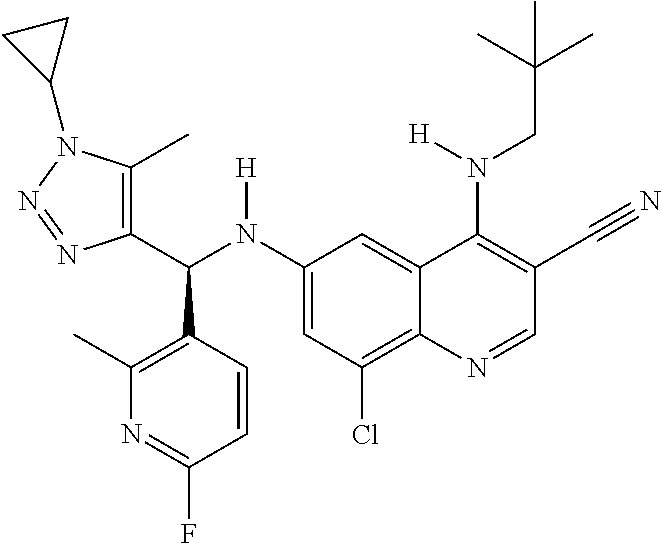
C1(N(C(C2=C(C)N(C3CC3)N=N2)C2=C(C)N=C(F)C=C2)[H])=CC(Cl)=C2C(=C1)C(N(CC(C)(C)C)[H])=C(C#N)C=N2
